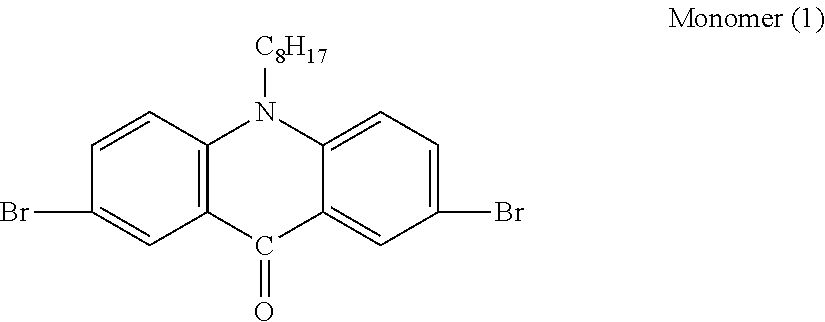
C12=C(C=CC(Br)=C1)N([C8H17])C1=CC=C(Br)C=C1C2=O
